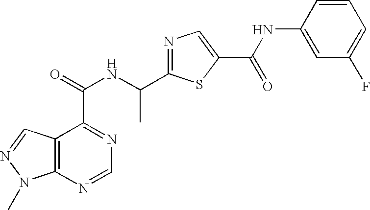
C12=C(N=CN=C1C(=O)NC(C1=NC=C(C(NC3=CC(F)=CC=C3)=O)S1)C)N(C)N=C2
